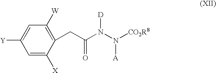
C1=C([X])C(CC(N(N([A])[CO2R8])[D])=O)=C([W])C=C1[Y]
